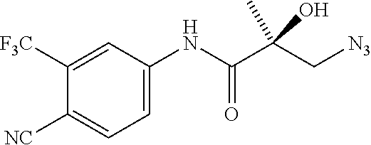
C1=C(NC(C(C[N3])(C)O)=O)C=C([F3C])C([NC])=C1
